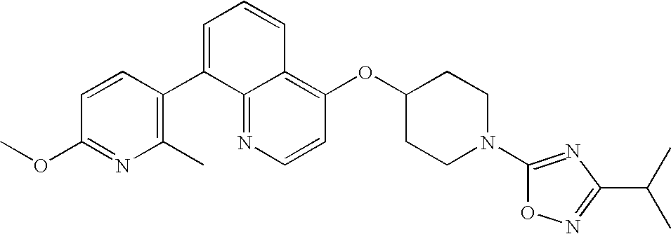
C1=CN=C2C(=C1OC1CCN(C3=NC(C(C)C)=NO3)CC1)C=CC=C2C1=C(C)N=C(OC)C=C1
